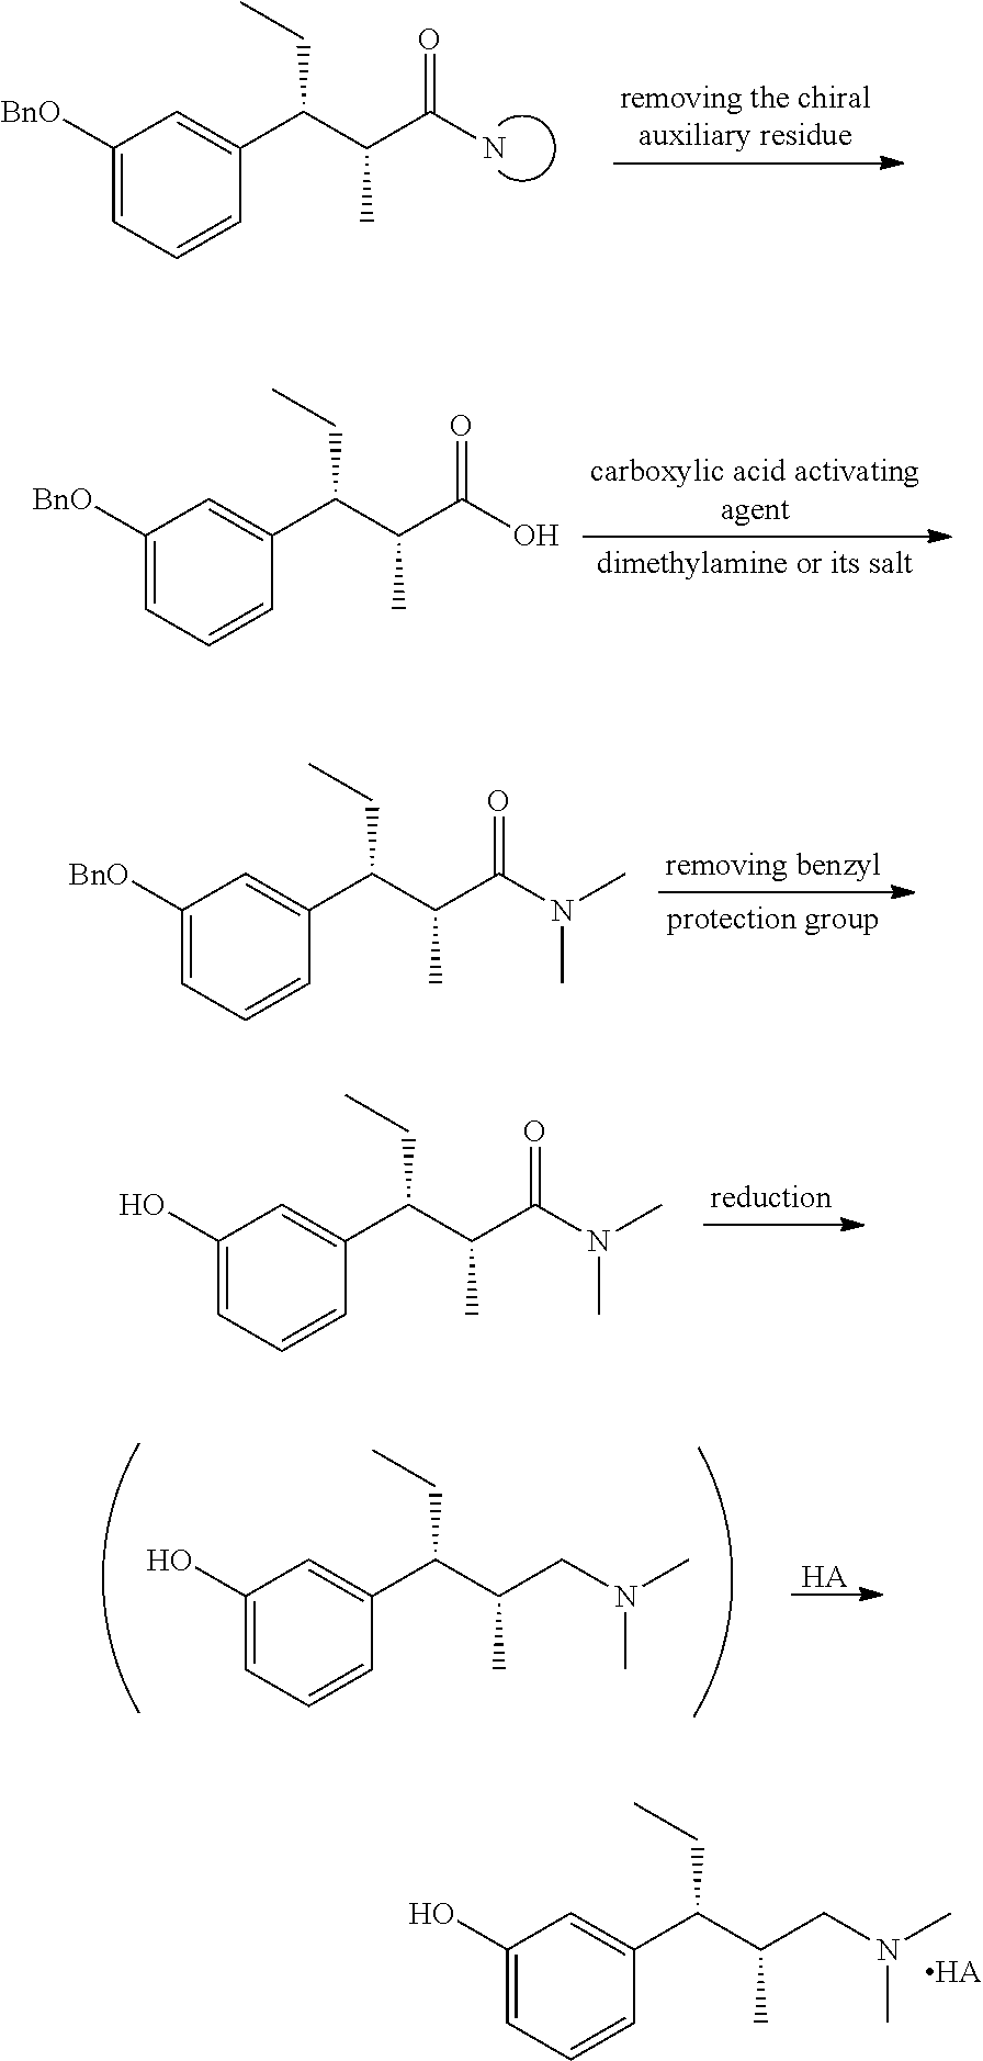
C1([BnO])=CC=CC(C(C(C(N)=O)C)CC)=C1.C1(O)=CC=CC(C(C(CN(C)C)C)CC)=C1.[HA].C1(O)=CC=CC(C(C(CN(C)C)C)CC)=C1.[HA].C1([BnO])=CC=CC(C(C(C(O)=O)C)CC)=C1.C1([BnO])=CC=CC(C(C(C(N(C)C)=O)C)CC)=C1.C1(O)=CC=CC(C(C(C(N(C)C)=O)C)CC)=C1
